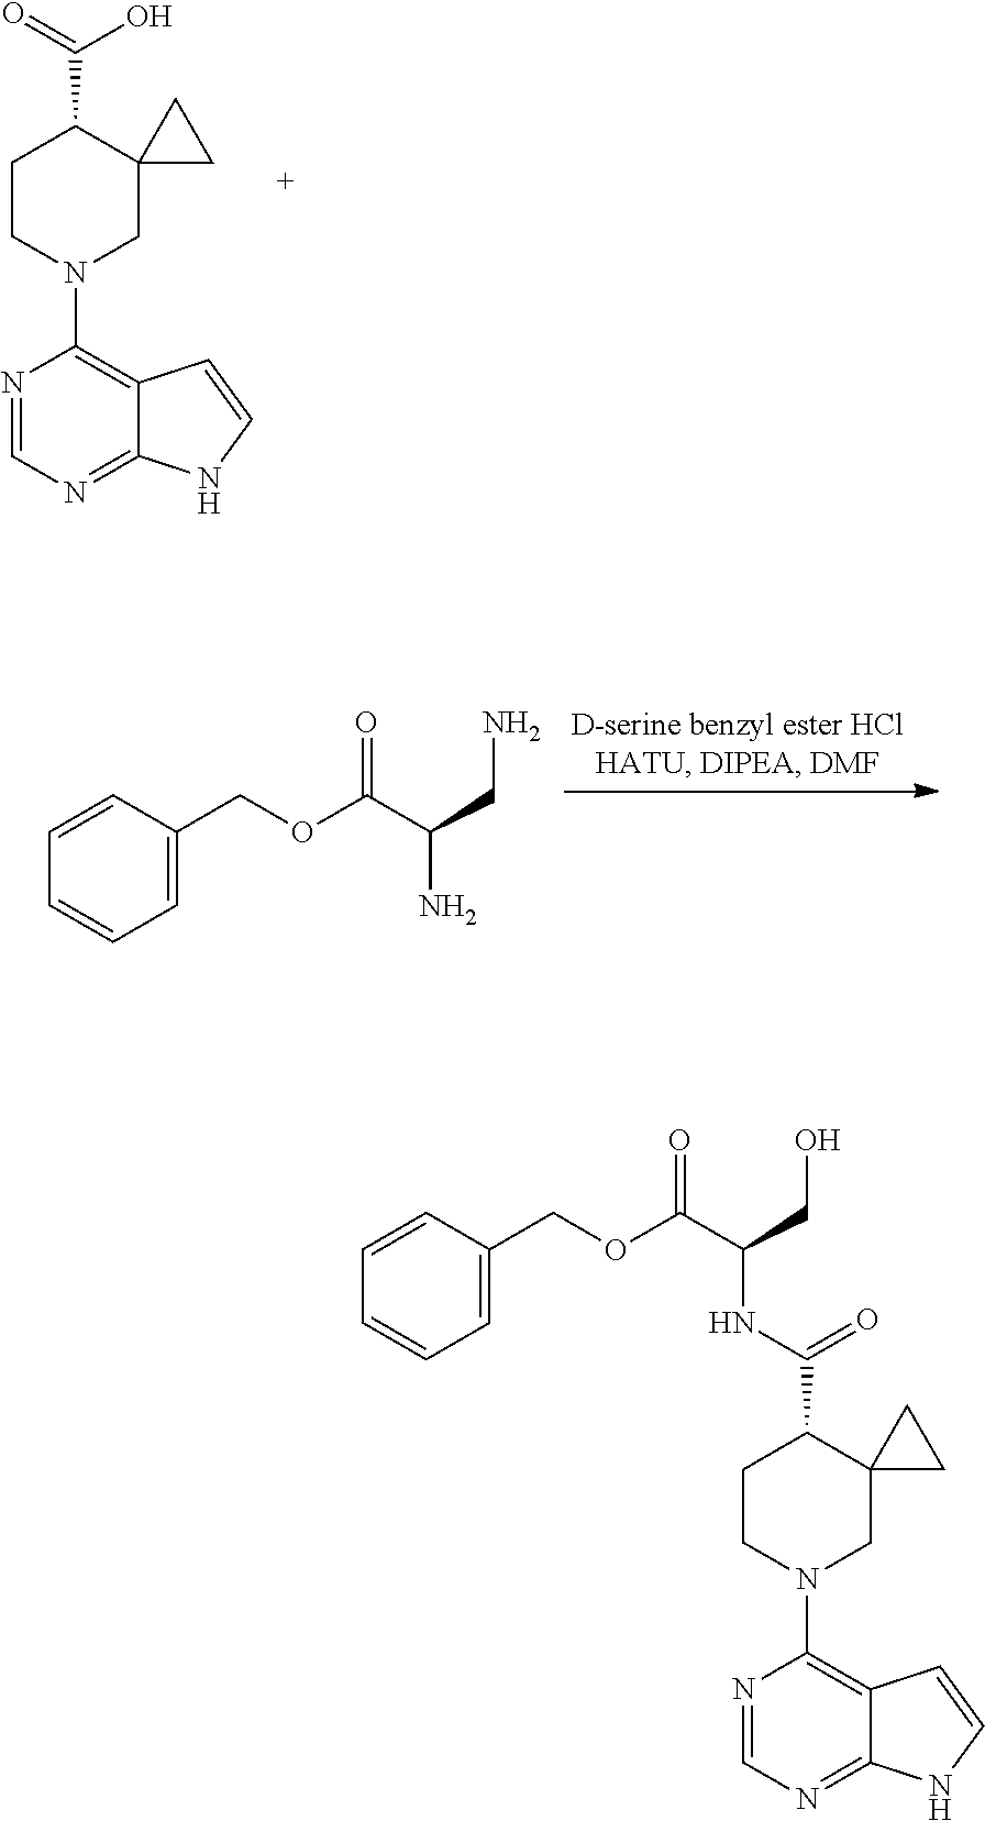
C1CN(C2=C3C(=NC=N2)NC=C3)CC2(C1C(=O)O)CC2.C1=CC(COC(=O)C(CN)N)=CC=C1.C1=CC(COC(=O)C(CO)NC(=O)C2CCN(C3=C4C(=NC=N3)NC=C4)CC23CC3)=CC=C1
